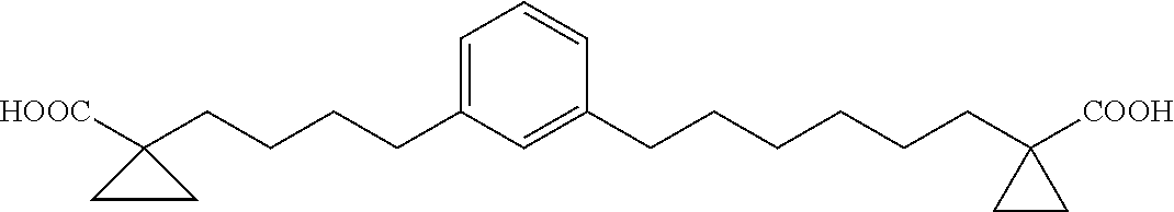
C1=C(CCCCC2([HOOC])CC2)C=C(CCCCCCC2([COOH])CC2)C=C1
